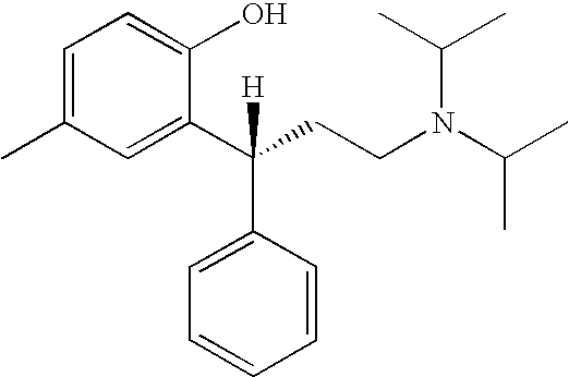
C1=C(C)C=C(C(CCN(C(C)C)C(C)C)([H])C2=CC=CC=C2)C(O)=C1
